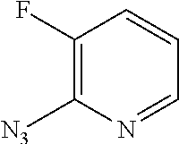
C1(F)=C([N3])N=CC=C1
